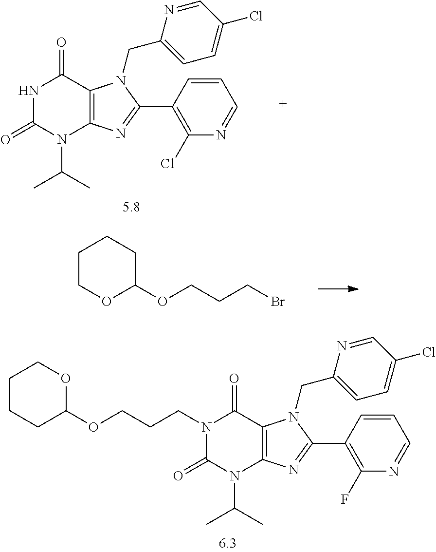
N1(CCCOC2CCCCO2)C(=O)N(C(C)C)C2=C(C1=O)N(CC1=CC=C(Cl)C=N1)C(C1=C(F)N=CC=C1)=N2.N1C(=O)N(C(C)C)C2=C(C1=O)N(CC1=CC=C(Cl)C=N1)C(C1=C(Cl)N=CC=C1)=N2.C1COC(OCCCBr)CC1
